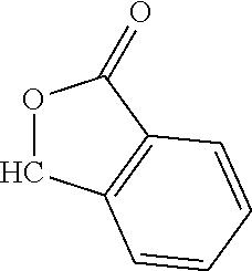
O1CC2=C(C1=O)C=CC=C2
